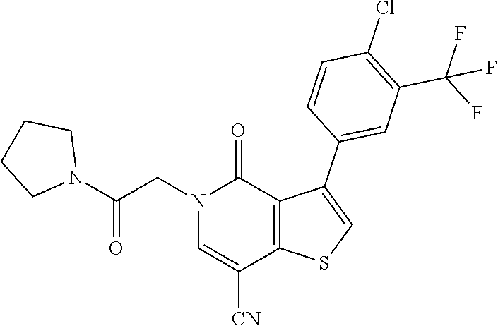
N1(CC(N2CCCC2)=O)C=C([CN])C2=C(C1=O)C(C1=CC(C(F)(F)F)=C(Cl)C=C1)=CS2
